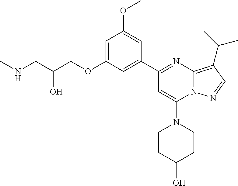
C1=C(OCC(CNC)O)C=C(C2=NC3=C(C(C)C)C=NN3C(N3CCC(O)CC3)=C2)C=C1OC
